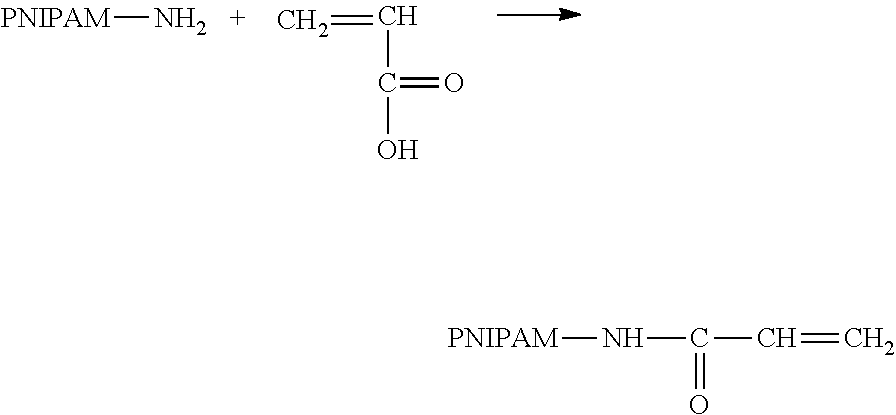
[PNIPAM]N.C=CC(O)=O.[PNIPAM]NC(C=C)=O
